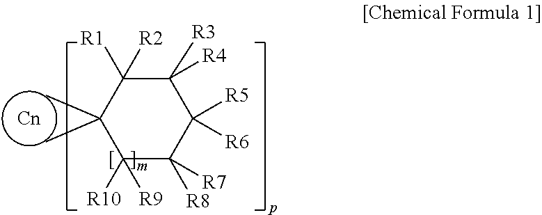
C1([R3])([R4])C([R1])([R2])C(C)(C)C([R10])([R9])C([R8])([R7])C1([R5])[R6]
